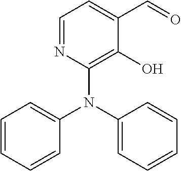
C1(N(C2=CC=CC=C2)C2=C(O)C(C=O)=CC=N2)=CC=CC=C1
